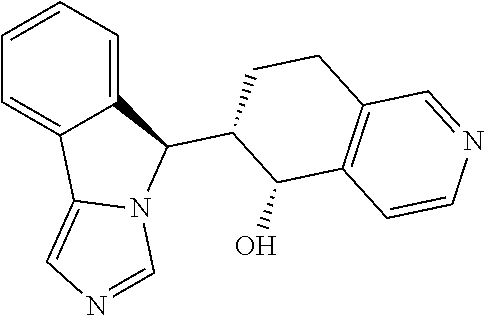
C1=CC=C2C(=C1)C1=CN=CN1C2C1CCC2=C(C1O)C=CN=C2
